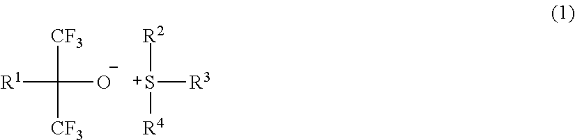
C([O-])([R1])([CF3])[CF3].[S+]([R3])([R2])[R4]
